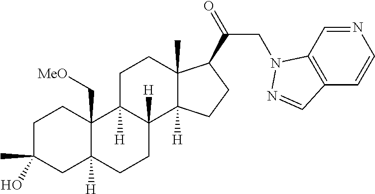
C1C(C)(O)CC2([H])C(C[MeO])(C1)C1([H])C([H])(CC2)C2([H])C(C)(CC1)C(C(=O)CN1C3=C(C=CN=C3)C=N1)CC2
